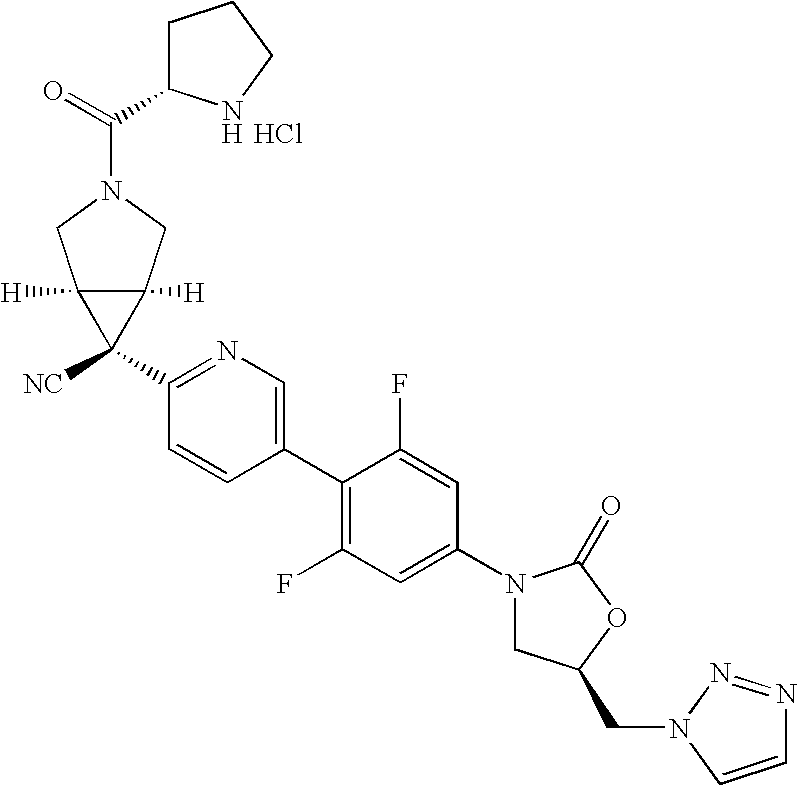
C1(N2CC(CN3N=NC=C3)OC2=O)=CC(F)=C(C2=CN=C(C3([NC])C4([H])C3([H])CN(C(=O)C3CCCN3)C4)C=C2)C(F)=C1.Cl
